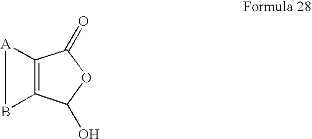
O1C(=O)C2=C(C1O)B[A]2
